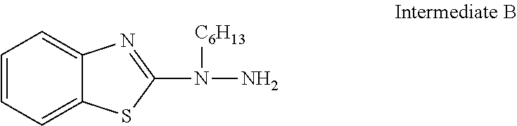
C1=CC=C2C(=C1)N=C(N(N)[C6H13])S2
